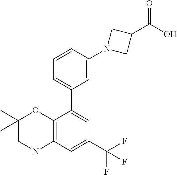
C1=CC(N2CC(C(O)=O)C2)=CC(C2=CC(C(F)(F)F)=CC3=C2OC(C)(C)CN3)=C1
